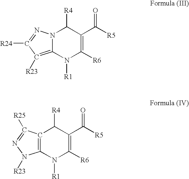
N12C(=C([R23])C([R24])=N1)N([R1])C([R6])=C(C([R5])=O)C2[R4].C12=C(N([R1])C([R6])=C(C([R5])=O)C1[R4])N([R23])N=C2[R25]
